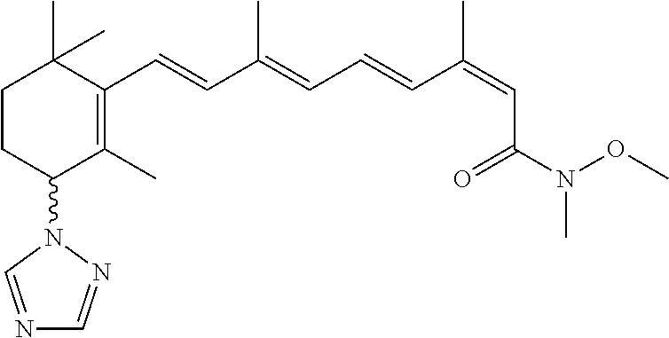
C1CC(N2C=NC=N2)C(C)=C(C=CC(=CC=CC(=CC(N(OC)C)=O)C)C)C1(C)C
